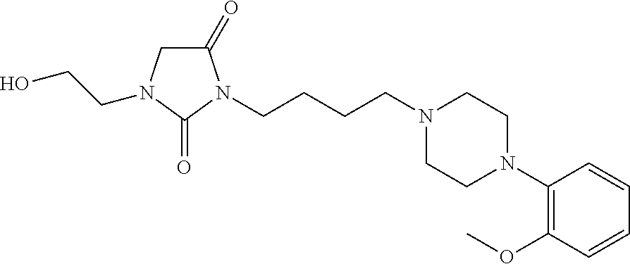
C1(=O)CN(CCO)C(=O)N1CCCCN1CCN(C2=C(OC)C=CC=C2)CC1
